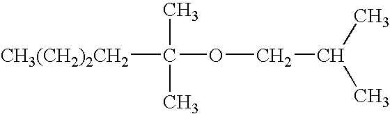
O(CC(C)C)C([CH3(CH2)2CH2])(C)C
